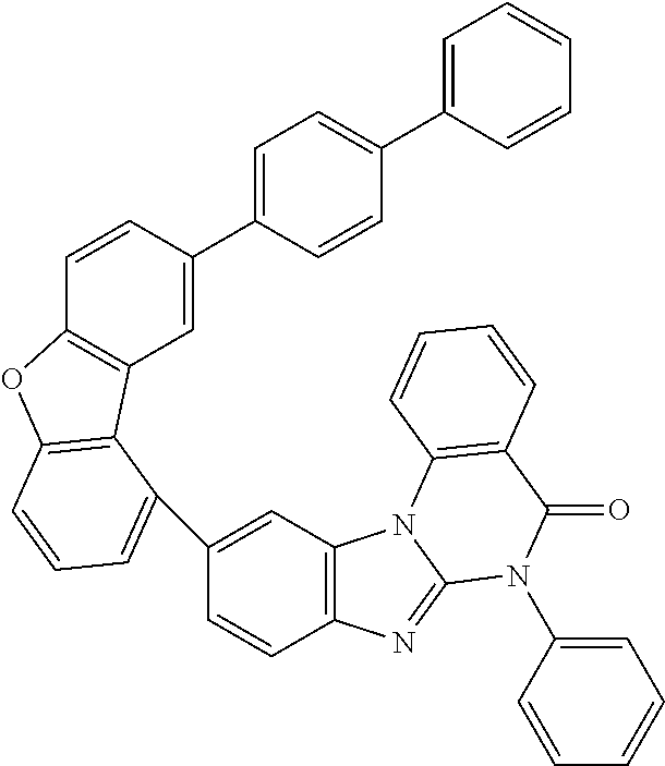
C1=CC(C2=CC=C(C3=CC=CC=C3)C=C2)=CC2=C1OC1=C2C(C2=CC3=C(C=C2)N=C2N3C3=C(C(=O)N2C2=CC=CC=C2)C=CC=C3)=CC=C1
